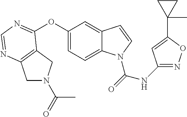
O(C1=CC=C2C(=C1)C=CN2C(=O)NC1=NOC(C2(C)CC2)=C1)C1=NC=NC2=C1CN(C(=O)C)C2
